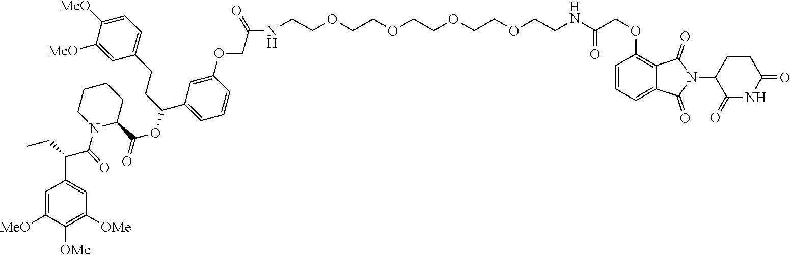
C1=C(OCC(NCCOCCOCCOCCOCCNC(COC2=C3C(=CC=C2)C(=O)N(C2C(=O)NC(=O)CC2)C3=O)=O)=O)C=CC=C1C(CCC1=CC=C([MeO])C([MeO])=C1)OC(=O)C1CCCCN1C(C(C1=CC([OMe])=C([OMe])C([MeO])=C1)CC)=O
